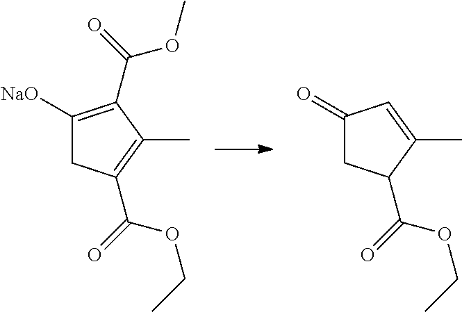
C1([NaO])=C(C(=O)OC)C(C)=C(C(=O)OCC)C1.C1(=O)CC(C(=O)OCC)C(C)=C1
